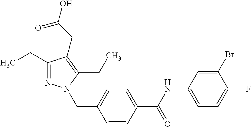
C1=C(Br)C(F)=CC=C1NC(C1=CC=C(CN2N=C(CC)C(CC(O)=O)=C2CC)C=C1)=O
